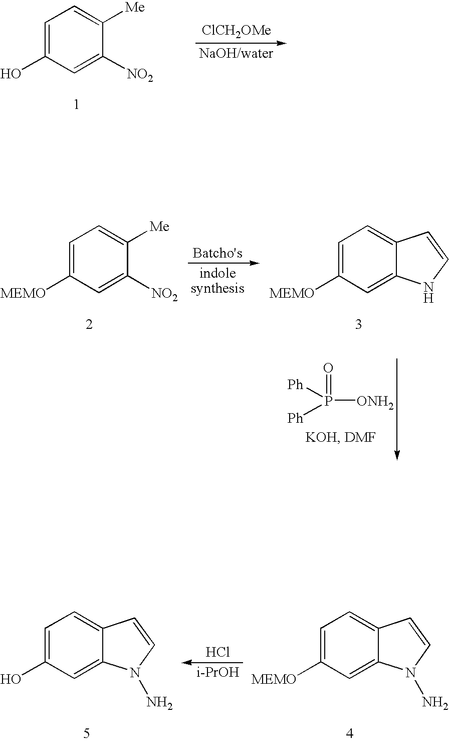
C1=C(O)C=C([NO2])C([Me])=C1.[ClCH2OMe].C1=C([MEMO])C=C([NO2])C([Me])=C1.C1=C([MEMO])C=C2C(=C1)C=CN2.[Ph]P(=O)([Ph])[ONH2].C1=C([MEMO])C=C2C(=C1)C=CN2N.C1=C(O)C=C2C(=C1)C=CN2N.Cl.[i-PrOH]
